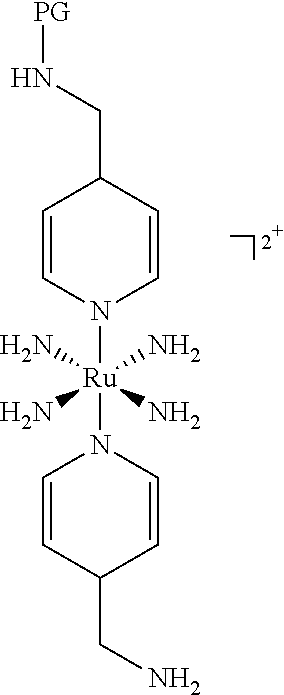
[PG]NCC1C=CN([Ru](N)(N)(N)(N)N2C=CC(CN)C=C2)C=C1
